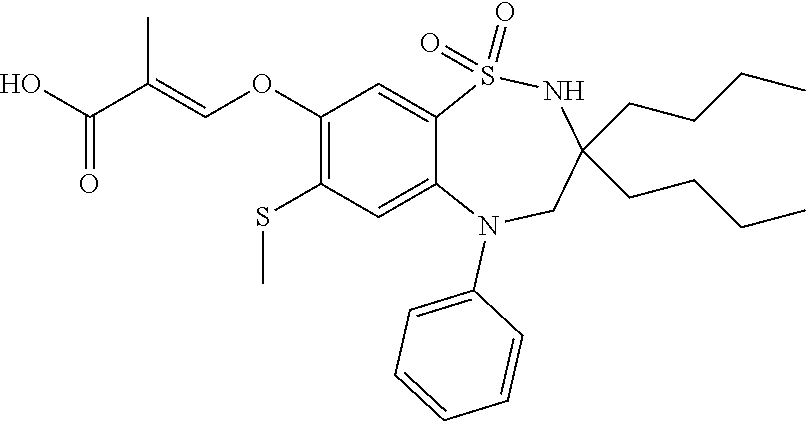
OC(=O)C(C)=COC1=C(SC)C=C2C(=C1)S(=O)(=O)NC(CCCC)(CCCC)CN2C1=CC=CC=C1
